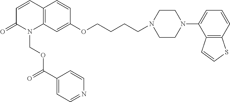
C1=CC2=C(N(COC(C3=CC=NC=C3)=O)C1=O)C=C(OCCCCN1CCN(C3=CC=CC4=C3C=CS4)CC1)C=C2
